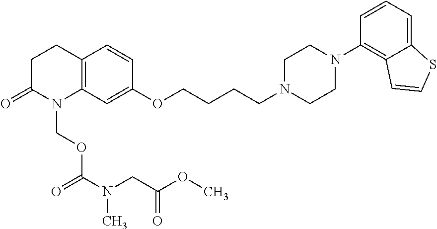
C1C(=O)N(COC(=O)N(CC(=O)OC)C)C2=C(C1)C=CC(OCCCCN1CCN(C3=C4C(=CC=C3)SC=C4)CC1)=C2
